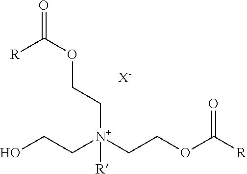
O(CC[N+](CCOC([R])=O)(CCO)[R])C(=O)[R].[X-]
